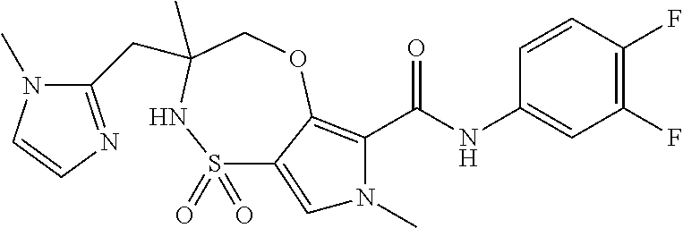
C1(F)=C(F)C=CC(NC(=O)C2=C3C(=CN2C)S(=O)(=O)NC(CC2=NC=CN2C)(C)CO3)=C1
